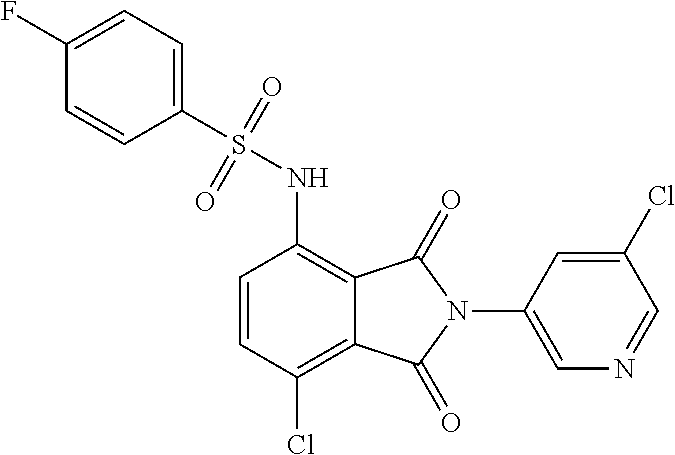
C1(F)=CC=C(S(=O)(=O)NC2=C3C(=C(Cl)C=C2)C(=O)N(C2=CN=CC(Cl)=C2)C3=O)C=C1
